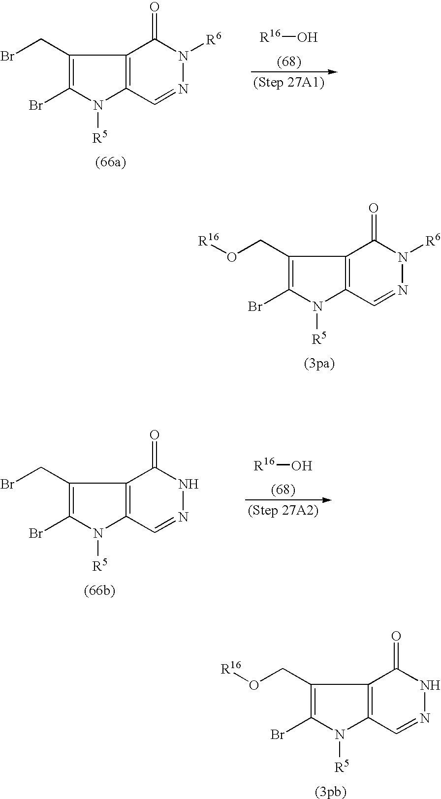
C1(CBr)=C(Br)N([R5])C2=C1C(=O)N([R6])N=C2.[R16]O.C1(CO[R16])=C(Br)N([R5])C2=C1C(=O)N([R6])N=C2.C1(CBr)=C(Br)N([R5])C2=C1C(=O)NN=C2.[R16]O.C1(CO[R16])=C(Br)N([R5])C2=C1C(=O)NN=C2
